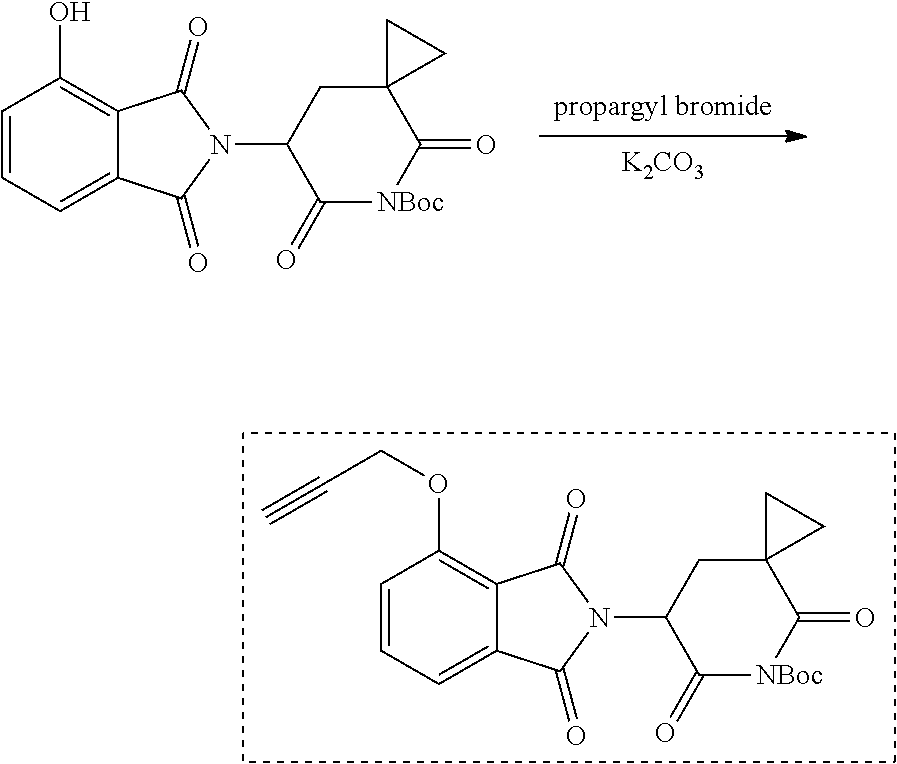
C1=C2C(=C(OCC#C)C=C1)C(=O)N(C1C(=O)[NBoc]C(=O)C3(C1)CC3)C2=O.C1=C2C(=C(O)C=C1)C(=O)N(C1C(=O)[NBoc]C(=O)C3(C1)CC3)C2=O.[propargyl bromide].[K2CO3]
